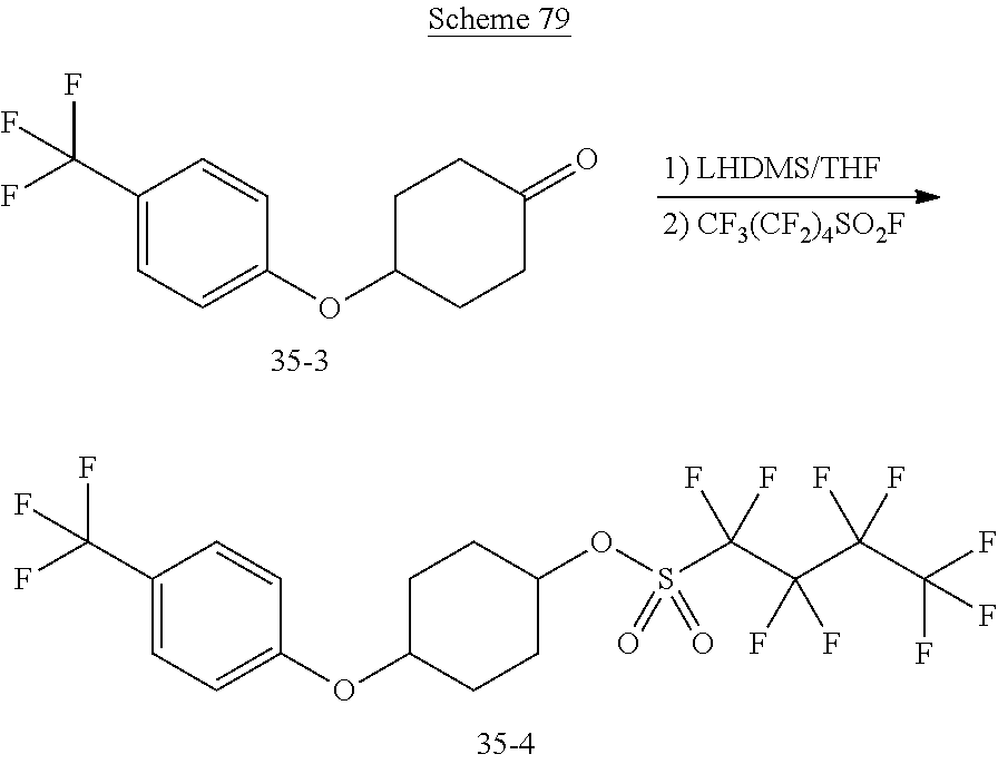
C1(C(F)(F)F)=CC=C(OC2CCC(=O)CC2)C=C1.C1(C(F)(F)F)=CC=C(OC2CCC(OS(C(C(C(C(F)(F)F)(F)F)(F)F)(F)F)(=O)=O)CC2)C=C1
